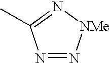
N1=N[NMe]N=C1C
